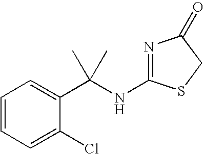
N1=C(NC(C2=CC=CC=C2Cl)(C)C)SCC1=O
